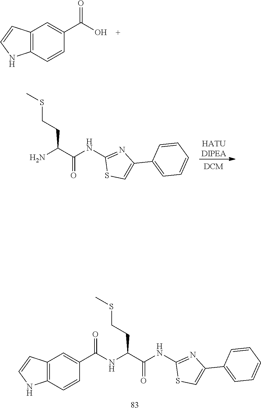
C12=C(C=CC(C(NC(C(NC3=NC(C4=CC=CC=C4)=CS3)=O)CCSC)=O)=C1)NC=C2.C12=C(C=CC(C(O)=O)=C1)NC=C2.NC(C(NC1=NC(C2=CC=CC=C2)=CS1)=O)CCSC.[HATUDIPEA]
